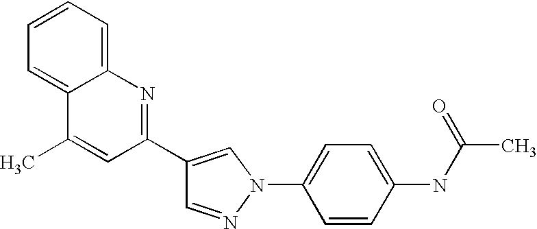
C1(C2=NC3=CC=CC=C3C(C)=C2)=CN(C2=CC=C(NC(=O)C)C=C2)N=C1
